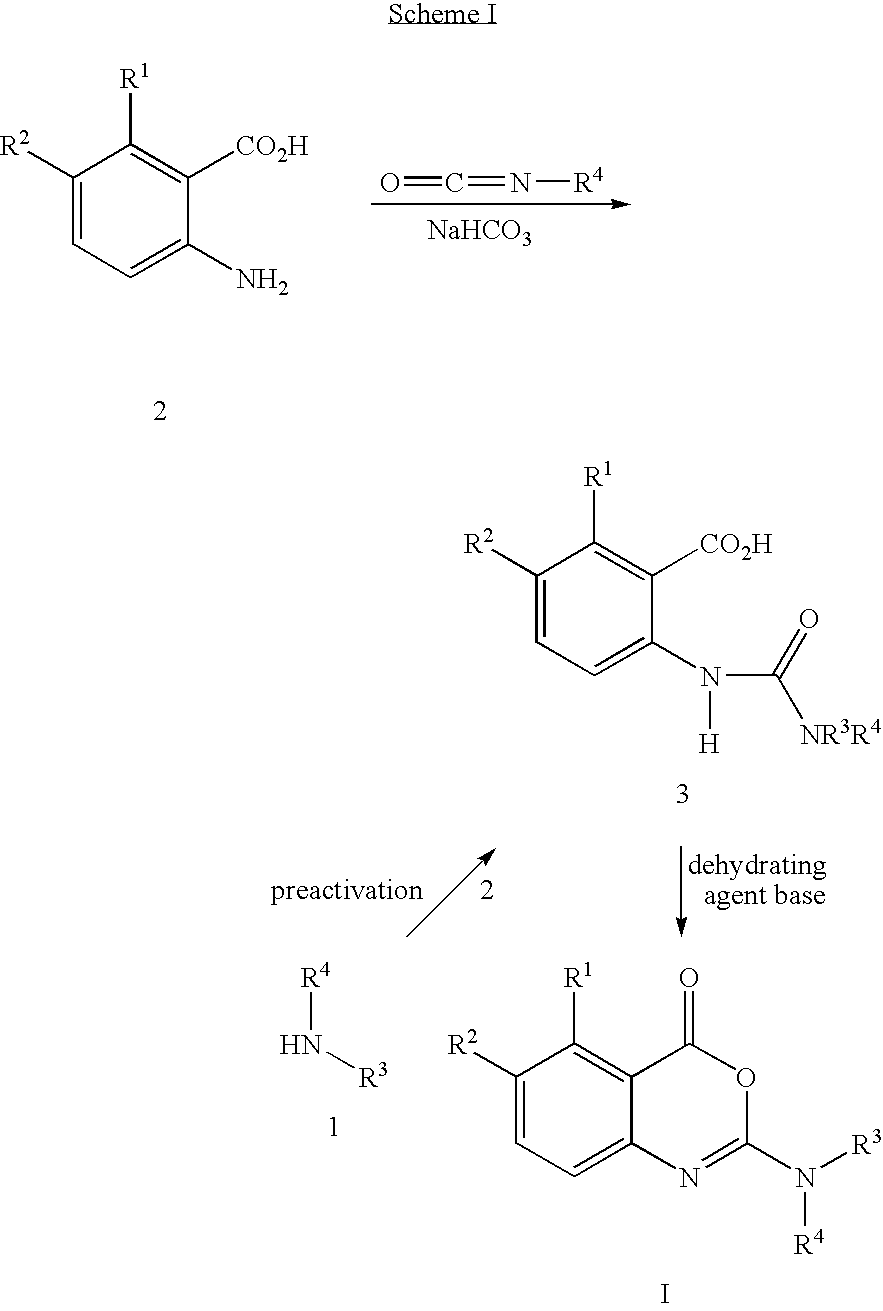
C1([R2])=CC=C(N)C([CO2H])=C1[R1].O=C=N[R4].[NaHCO3].C1([R2])=CC=C(N([H])C(=O)[NR3R4])C([CO2H])=C1[R1].[R4]N[R3].C1([R2])=CC=C2C(=C1[R1])C(=O)OC(N([R3])[R4])=N2.I
